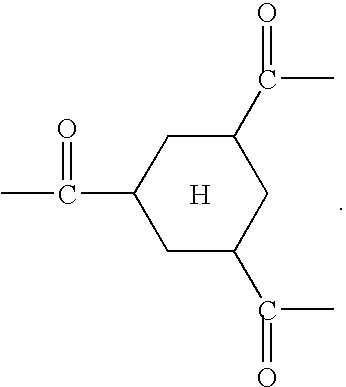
C1C(C(=O)C)CC(C(C)=O)CC1C(C)=O.[H]
